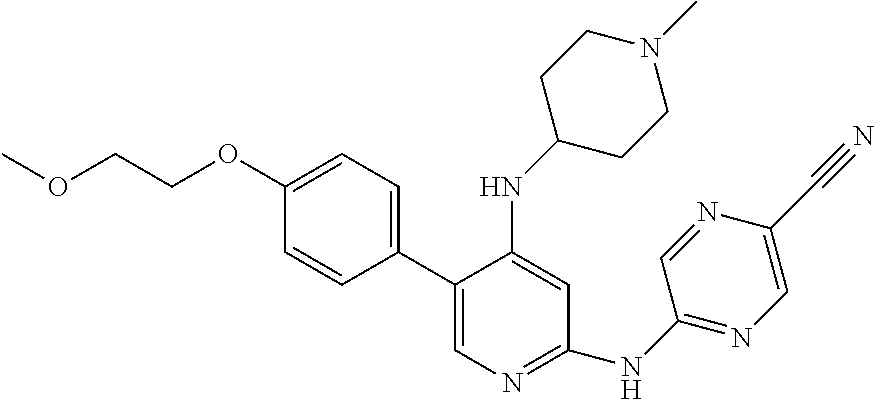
C1(C2=CN=C(NC3=NC=C(C#N)N=C3)C=C2NC2CCN(C)CC2)=CC=C(OCCOC)C=C1
